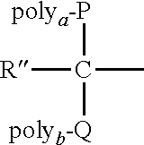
[polya-P]C(C)([R])[polyb-Q]
